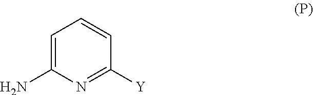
C1=C(N)N=C([Y])C=C1
